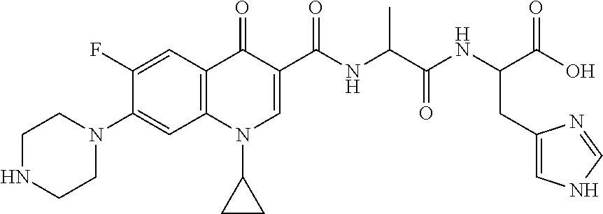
C1NCCN(C2=CC3=C(C=C2F)C(=O)C(C(NC(C(NC(C(O)=O)CC2=CNC=N2)=O)C)=O)=CN3C2CC2)C1
